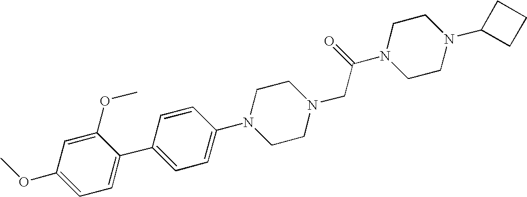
C1=CC(N2CCN(CC(=O)N3CCN(C4CCC4)CC3)CC2)=CC=C1C1=CC=C(OC)C=C1OC
